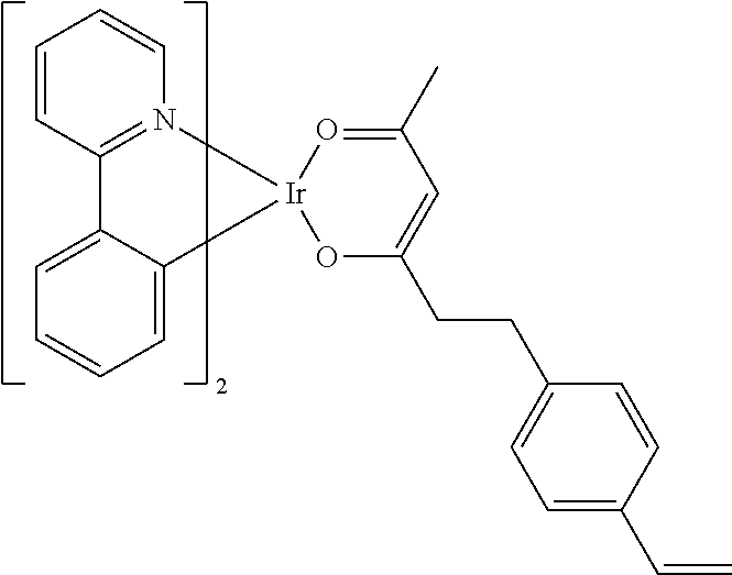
C12=N(C=CC=C1)[Ir]1(C3=CC=CC=C23)OC(CCC2=CC=C(C=C)C=C2)=CC(C)=O1
